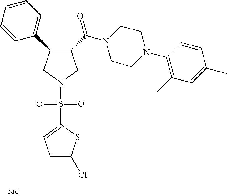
C1(C(N2CCN(C3=C(C)C=C(C)C=C3)CC2)=O)C(C2=CC=CC=C2)CN(S(=O)(=O)C2=CC=C(Cl)S2)C1
